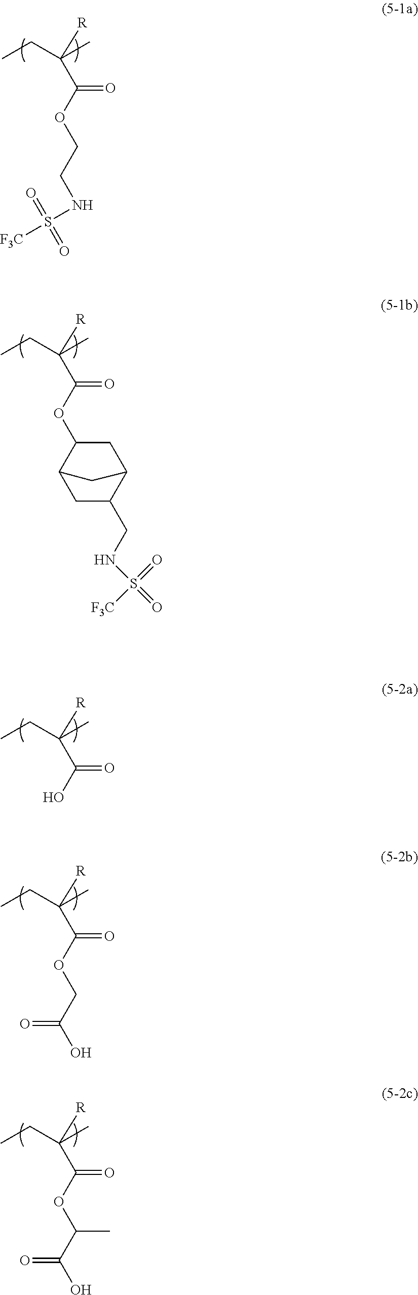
CCC(C)([R])C(OCCNS([F3C])(=O)=O)=O.CCC(C)([R])C(OCC(O)=O)=O.CCC(C)([R])C(OC(C(O)=O)C)=O.CCC(C)([R])C(OC1CC2C(CNS(=O)(=O)[F3C])CC1C2)=O.CCC(C)([R])C(O)=O
